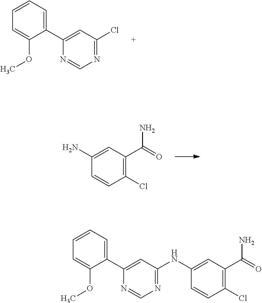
C1(Cl)=C(C(=O)N)C=C(N)C=C1.C1(C2=CC(Cl)=NC=N2)=CC=CC=C1OC.C1(C2=CC(NC3=CC(C(=O)N)=C(Cl)C=C3)=NC=N2)=CC=CC=C1OC
